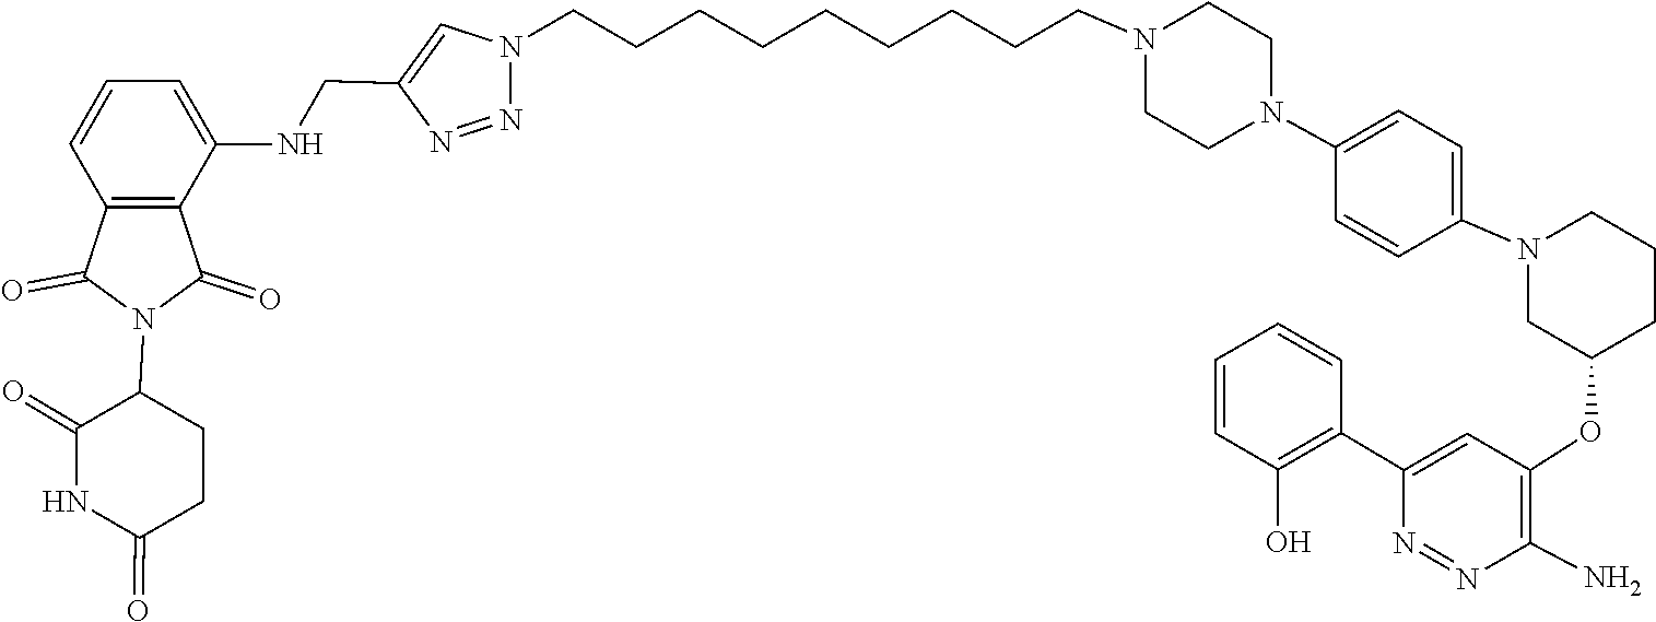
N1=NC(N)=C(OC2CN(C3=CC=C(N4CCN(CCCCCCCCCN5N=NC(CNC6=CC=CC7=C6C(=O)N(C6CCC(=O)NC6=O)C7=O)=C5)CC4)C=C3)CCC2)C=C1C1=C(O)C=CC=C1
